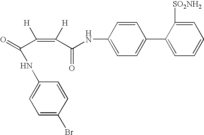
C1=CC(NC(C([H])=C([H])C(NC2=CC=C(C3=CC=CC=C3[SO2NH2])C=C2)=O)=O)=CC=C1Br
